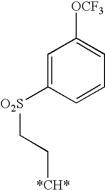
C1=C([O2S]CC[*CH*])C=CC=C1[OCF3]
